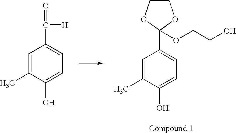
C1=C(C)C(O)=CC=C1C([H])=O.C1COC(C2=CC=C(O)C(C)=C2)(OCCO)O1
